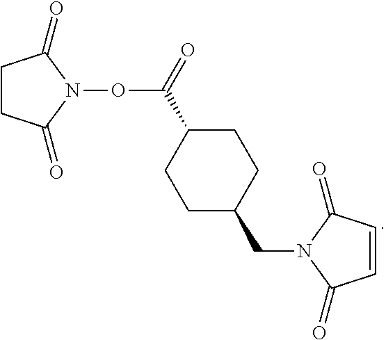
C1C(C(ON2C(=O)CCC2=O)=O)CCC(CN2C(=O)C=CC2=O)C1
